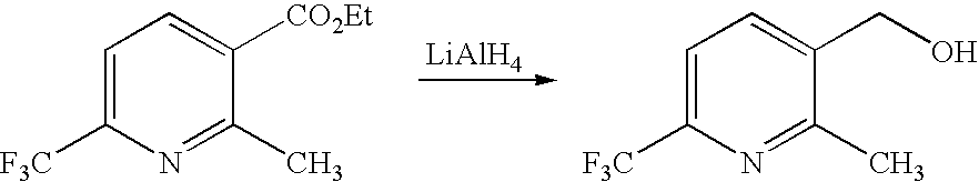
[LiAlH4].C1=C([F3C])N=C(C)C([CO2Et])=C1.C1=C([F3C])N=C(C)C(CO)=C1
